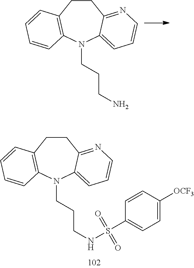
C1CC2=NC=CC=C2N(CCCN)C2=C1C=CC=C2.C1CC2=NC=CC=C2N(CCCNS(=O)(=O)C2=CC=C([OCF3])C=C2)C2=C1C=CC=C2
